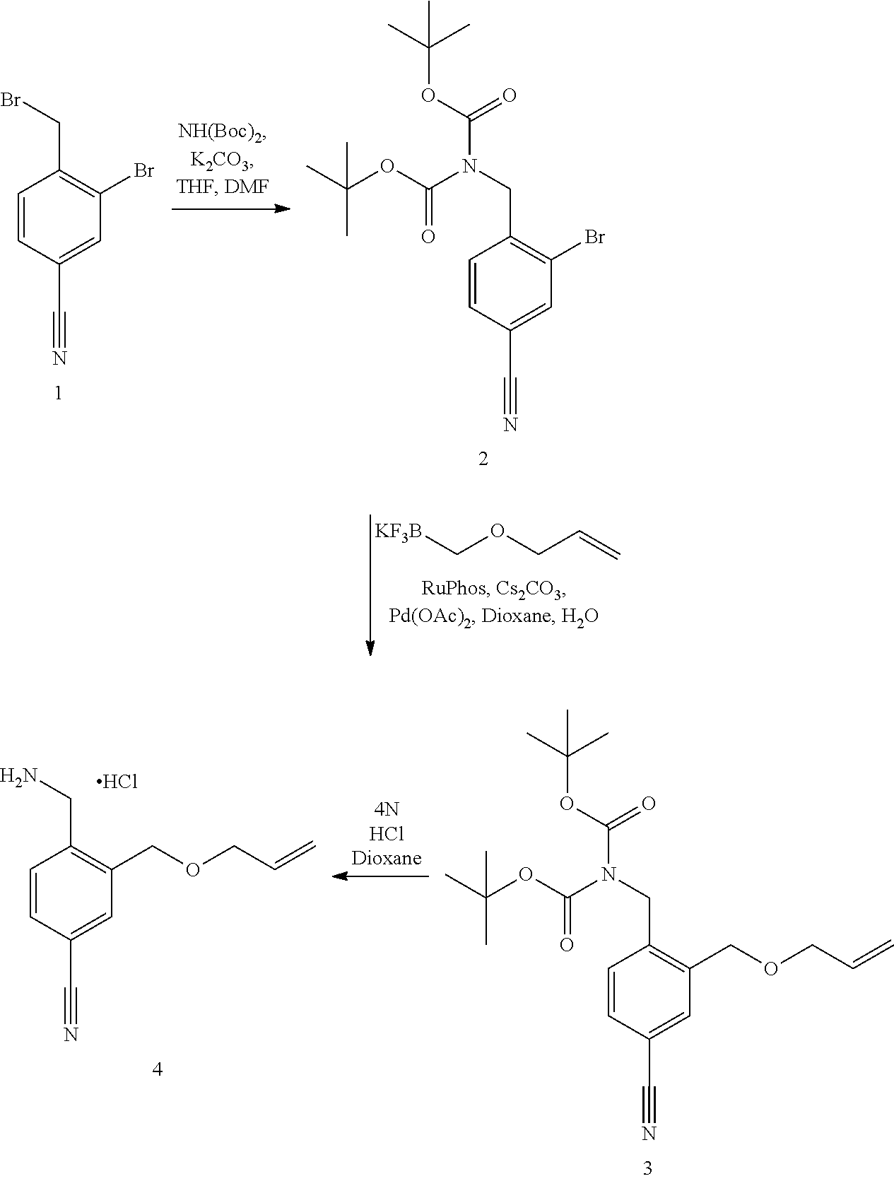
C1=CC(C#N)=CC(Br)=C1CBr.C1=CC(C#N)=CC(Br)=C1CN(C(OC(C)(C)C)=O)C(=O)OC(C)(C)C.C(OCC=C)[KF3B].C1=CC(C#N)=CC(COCC=C)=C1CN(C(OC(C)(C)C)=O)C(=O)OC(C)(C)C.C1=CC(C#N)=CC(COCC=C)=C1CN.Cl
